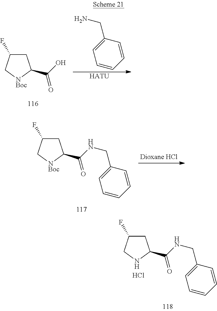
C1C(F)C[NBoc]C1C(O)=O.C1(CN)=CC=CC=C1.[HATU].C1C(F)C[NBoc]C1C(NCC1=CC=CC=C1)=O.C1C(F)CNC1C(NCC1=CC=CC=C1)=O.Cl
